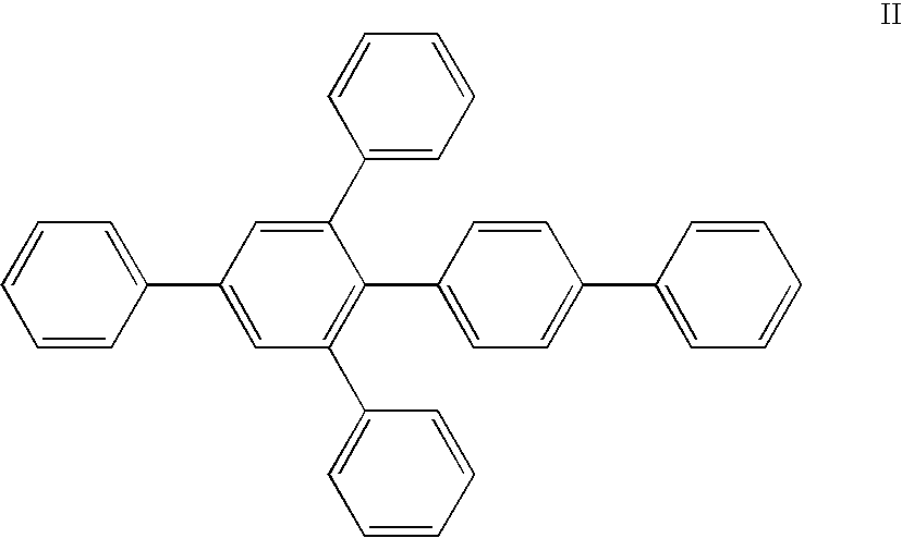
C1=CC(C2=CC(C3=CC=CC=C3)=C(C3=CC=C(C4=CC=CC=C4)C=C3)C(C3=CC=CC=C3)=C2)=CC=C1
